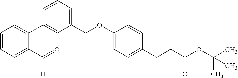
C1=CC=C(C(=O)[H])C(C2=CC(COC3=CC=C(CCC(OC(C)(C)C)=O)C=C3)=CC=C2)=C1
